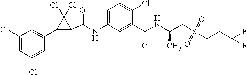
C1(Cl)=CC(Cl)=CC(C2C(C(=O)NC3=CC=C(Cl)C(C(=O)NC(CS(CCC(F)(F)F)(=O)=O)C)=C3)C2(Cl)Cl)=C1
